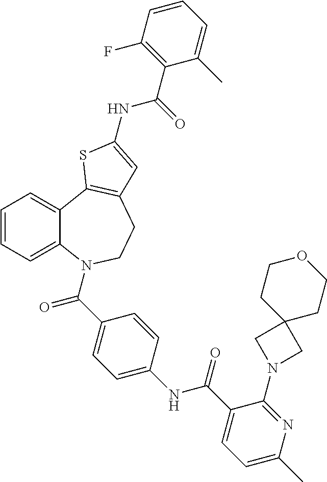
C1=CC=C2C(=C1)C1=C(CCN2C(=O)C2=CC=C(NC(=O)C3=CC=C(C)N=C3N3CC4(C3)CCOCC4)C=C2)C=C(NC(C2=C(F)C=CC=C2C)=O)S1
